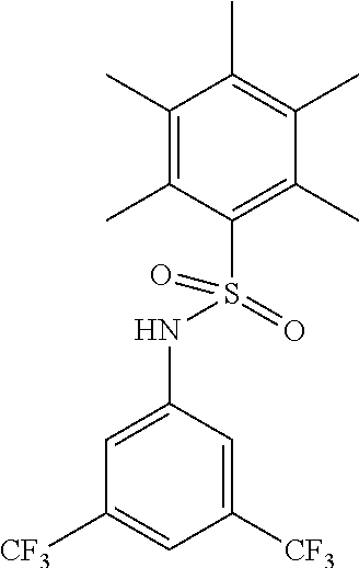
C1(C)=C(C)C(S(=O)(NC2=CC([CF3])=CC([CF3])=C2)=O)=C(C)C(C)=C1C
